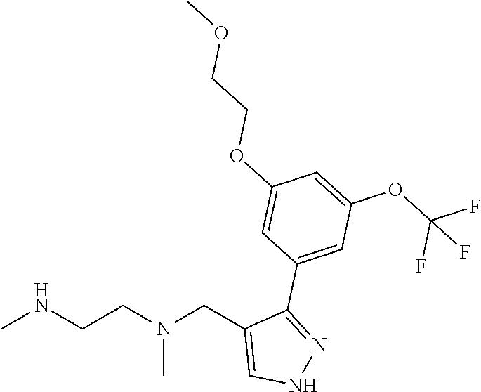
CNCCN(CC1=CNN=C1C1=CC(OC(F)(F)F)=CC(OCCOC)=C1)C
